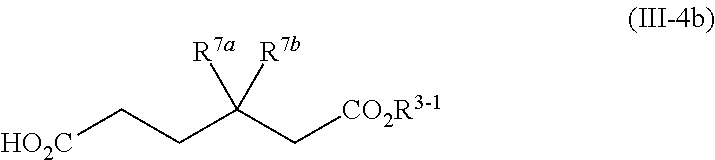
[HO2C]CCC(C[CO2R3-1])([R7a])[R7b]
